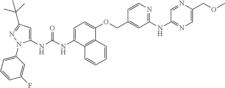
C1=C(NC(NC2=CC(C(C)(C)C)=NN2C2=CC=CC(F)=C2)=O)C2=C(C(OCC3=CC(NC4=NC=C(COC)N=C4)=NC=C3)=C1)C=CC=C2
